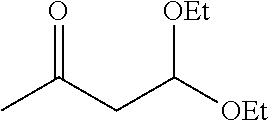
CC(CC([OEt])[OEt])=O
